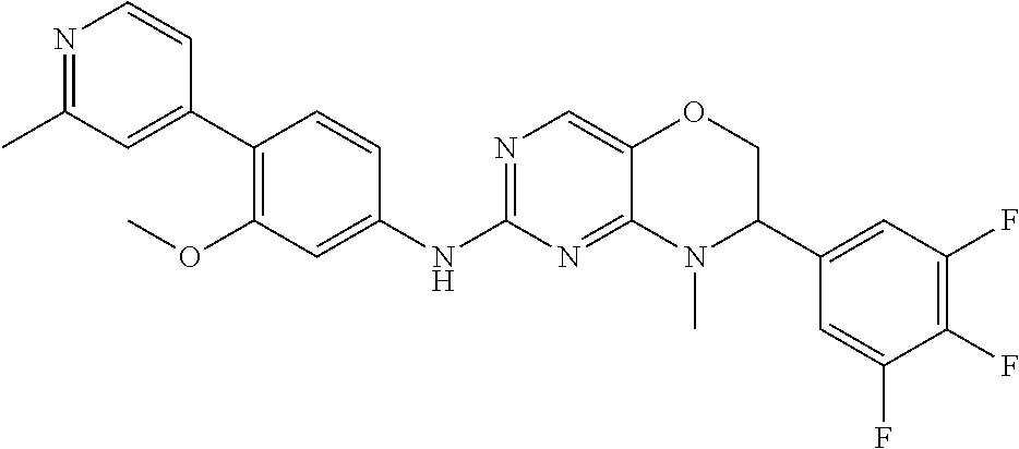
C1(C2=C(OC)C=C(NC3=NC=C4C(=N3)N(C)C(C3=CC(F)=C(F)C(F)=C3)CO4)C=C2)=CC(C)=NC=C1
